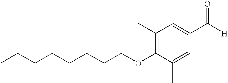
CCCCCCCCOC1=C(C)C=C(C([H])=O)C=C1C
